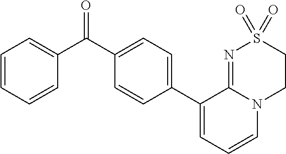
C1(C(C2=CC=CC=C2)=O)=CC=C(C2=CC=CN3C2=NS(=O)(=O)CC3)C=C1
